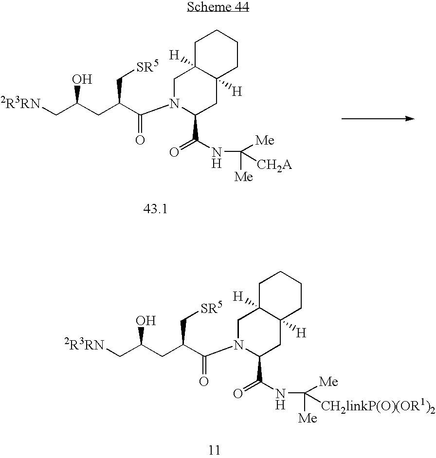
N1(C(C(CC(C[2R3RN])O)C[SR5])=O)C(C(=O)NC([Me])([CH2linkP(O)(OR1)2])[Me])CC2([H])C([H])(C1)CCCC2.N1(C(C(CC(C[2R3RN])O)C[SR5])=O)C(C(=O)NC([Me])([CH2A])[Me])CC2([H])C([H])(C1)CCCC2
